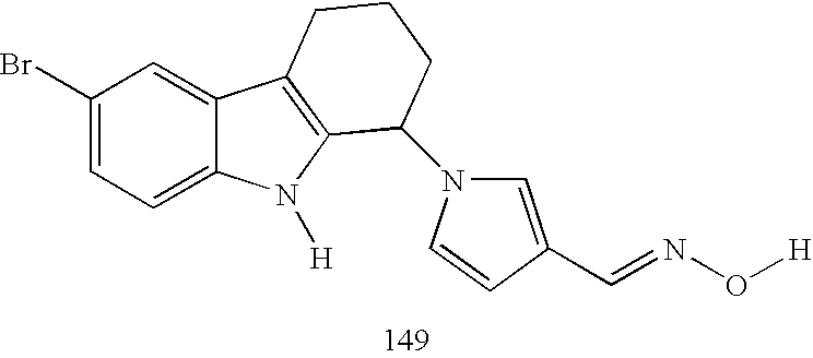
C1(Br)=CC=C2C(=C1)C1=C(N2[H])C(N2C=C(C=NO[H])C=C2)CCC1
